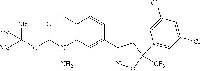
C1(Cl)=C(N(C(=O)OC([Me])([Me])[Me])N)C=C(C2=NOC(C3=CC(Cl)=CC(Cl)=C3)([CF3])C2)C=C1
